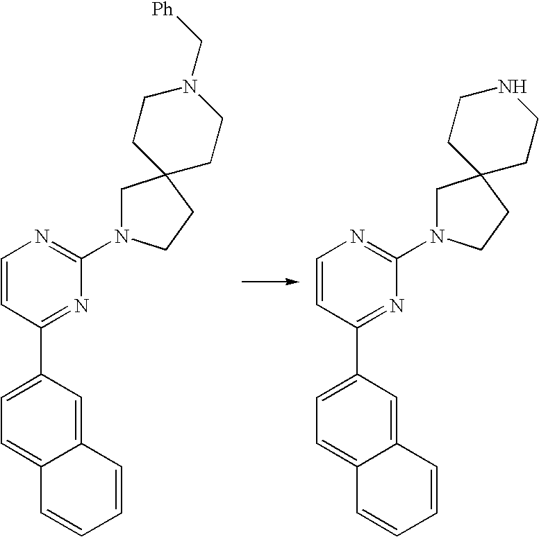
C1=CC(C2=CC=C3C(=C2)C=CC=C3)=NC(N2CC3(CC2)CCN(C[Ph])CC3)=N1.C1=CC(C2=CC=C3C(=C2)C=CC=C3)=NC(N2CC3(CC2)CCNCC3)=N1
